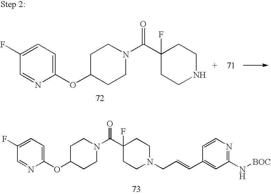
C1(OC2=CC=C(F)C=N2)CCN(C(C2(F)CCNCC2)=O)CC1.C1(OC2=CC=C(F)C=N2)CCN(C(C2(F)CCN(CC=CC3=CC(N[BOC])=NC=C3)CC2)=O)CC1
